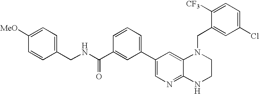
C1(CNC(C2=CC(C3=CN=C4C(=C3)N(CC3=CC(Cl)=CC=C3[CF3])CCN4)=CC=C2)=O)=CC=C([MeO])C=C1
